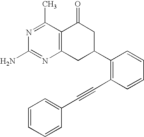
C12=C(C(C)=NC(N)=N1)C(=O)CC(C1=C(C#CC3=CC=CC=C3)C=CC=C1)C2
